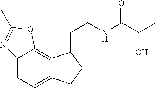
C12=CC=C3C(=C1OC(C)=N2)C(CCNC(C(C)O)=O)CC3
